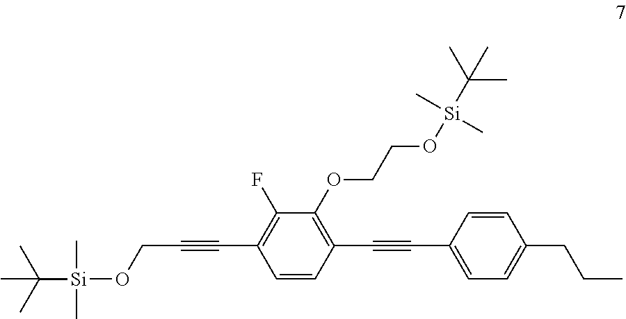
C1(F)=C(C#CCO[Si](C(C)(C)C)(C)C)C=CC(C#CC2=CC=C(CCC)C=C2)=C1OCCO[Si](C)(C)C(C)(C)C
